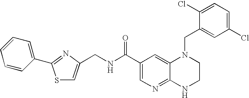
C12=NC=C(C(=O)NCC3=CSC(C4=CC=CC=C4)=N3)C=C1N(CC1=CC(Cl)=CC=C1Cl)CCN2
